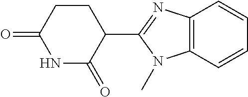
C12=C(C=CC=C1)N(C)C(C1CCC(=O)NC1=O)=N2
